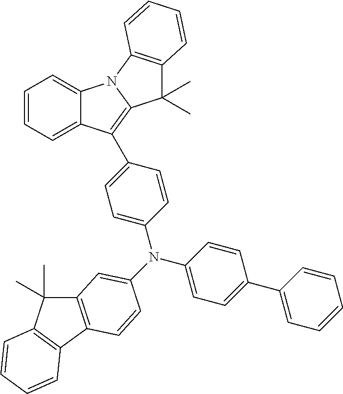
C12=CC=CC=C1C(C1=CC=C(N(C3=CC=C(C4=CC=CC=C4)C=C3)C3=CC4=C(C5=C(C4(C)C)C=CC=C5)C=C3)C=C1)=C1N2C2=C(C1(C)C)C=CC=C2
